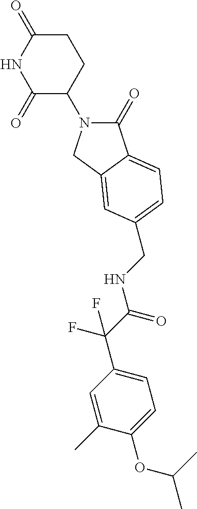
C1(=O)N(C2CCC(=O)NC2=O)CC2=CC(CNC(C(C3=CC=C(OC(C)C)C(C)=C3)(F)F)=O)=CC=C12
